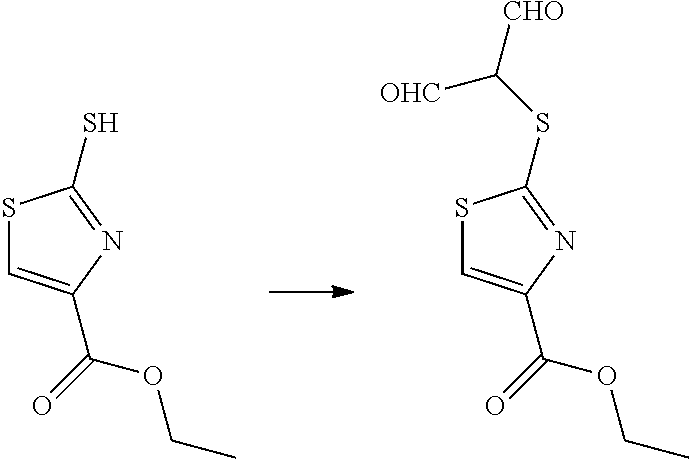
S1C=C(C(=O)OCC)N=C1S.S1C=C(C(=O)OCC)N=C1SC([CHO])[OHC]
